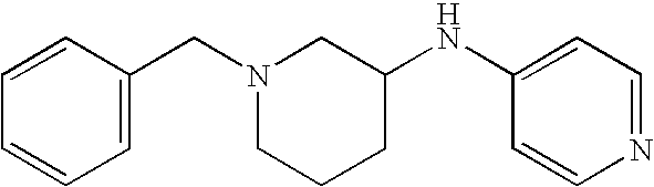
C1=CC(CN2CCCC(NC3=CC=NC=C3)C2)=CC=C1
